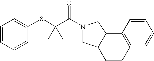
C1=CC=CC(SC(C(N2CC3CCC4=C(C3C2)C=CC=C4)=O)(C)C)=C1
